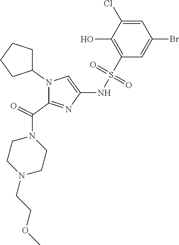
C1=C(Cl)C(O)=C(S(NC2=CN(C3CCCC3)C(C(N3CCN(CCOC)CC3)=O)=N2)(=O)=O)C=C1Br
